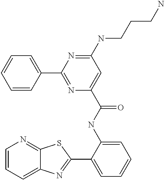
C1=CC=C2C(=N1)SC(C1=CC=CC=C1NC(=O)C1=CC(NCCCN)=NC(C3=CC=CC=C3)=N1)=N2
